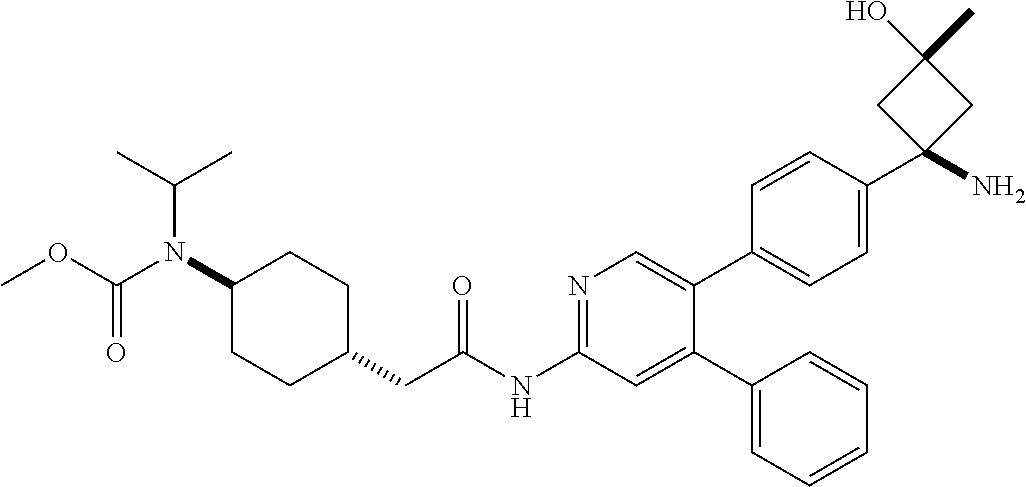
C1(N(C(OC)=O)C(C)C)CCC(CC(NC2=NC=C(C3=CC=C(C4(N)CC(C)(O)C4)C=C3)C(C3=CC=CC=C3)=C2)=O)CC1
